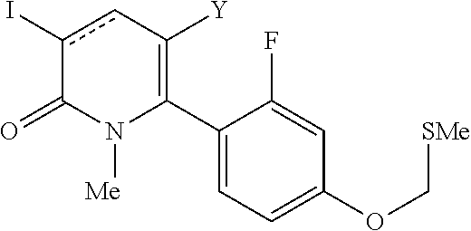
C1(C2=C([Y])cc(I)C(=O)N2[Me])=CC=C(OC[SMe])C=C1F
